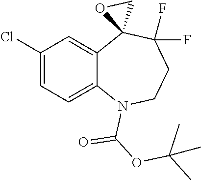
C1(Cl)=CC=C2C(=C1)C1(C(F)(F)CCN2C(=O)OC(C)(C)C)CO1
